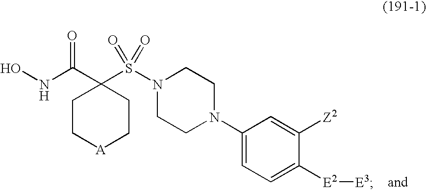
ONC(C1(S(N2CCN(C3=CC=C([E2][E3])C([Z2])=C3)CC2)(=O)=O)CC[A]CC1)=O
